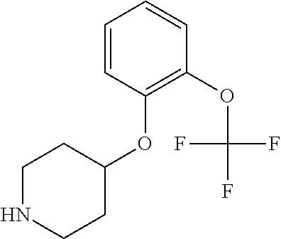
C1=CC(OC2CCNCC2)=C(OC(F)(F)F)C=C1
